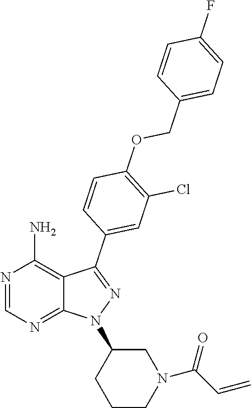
N1=CN=C2C(=C1N)C(C1=CC(Cl)=C(OCC3=CC=C(F)C=C3)C=C1)=NN2C1CCCN(C(C=C)=O)C1
